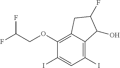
C1(OCC(F)F)=C2C(=C(I)C=C1I)C(O)C(F)C2
